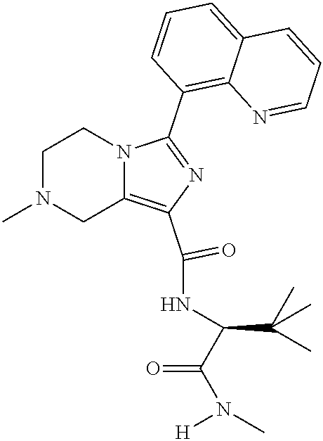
C1N(C)CC2=C(C(NC(C(N([H])C)=O)C(C)(C)C)=O)N=C(C3=C4C(=CC=C3)C=CC=N4)N2C1
